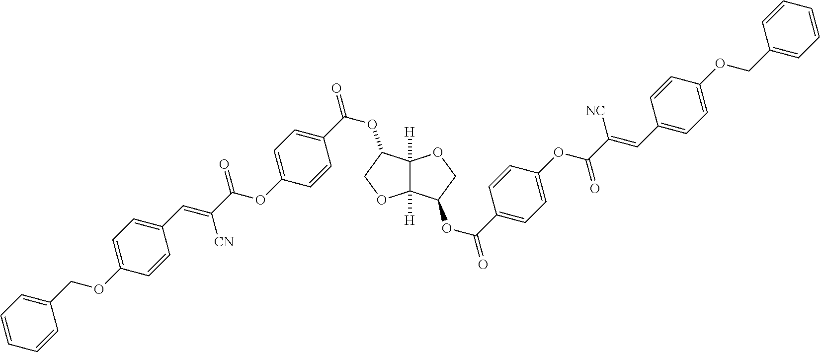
C12([H])C([H])(C(OC(C3=CC=C(OC(C(=CC4=CC=C(OCC5=CC=CC=C5)C=C4)[NC])=O)C=C3)=O)CO1)OCC2OC(C1=CC=C(OC(C(=CC2=CC=C(OCC3=CC=CC=C3)C=C2)[CN])=O)C=C1)=O
